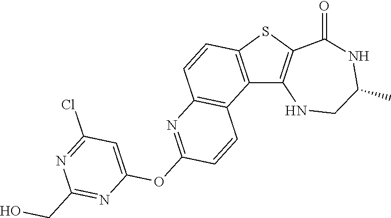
C12=C(SC3=C1NCC(C)NC3=O)C=CC1=C2C=CC(OC2=CC(Cl)=NC(CO)=N2)=N1
